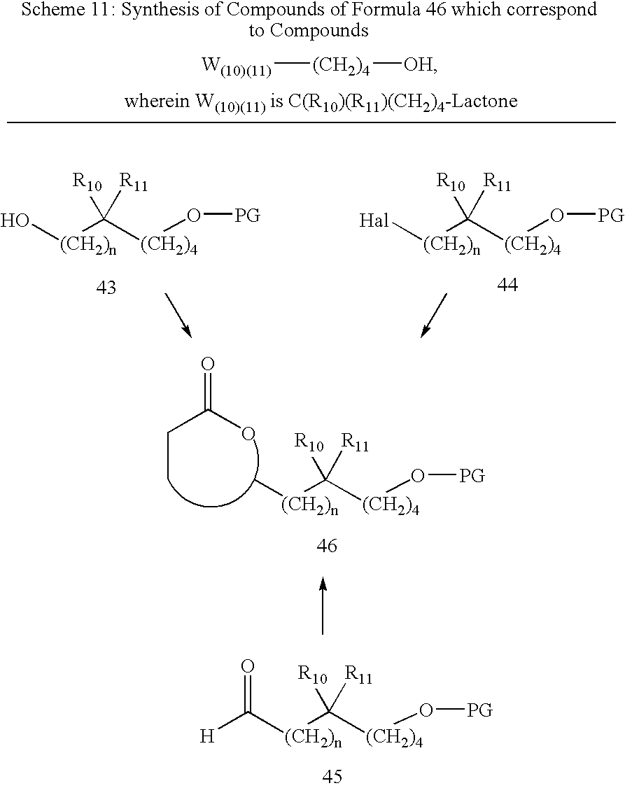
O([PG])[(CH2)4]C([R10])([R11])[(CH2)n]C([H])=O.O([(CH2)4]C([(CH2)n]C)([R10])[R11])[PG].O=C(O)CC.[(CH2)4](C([(CH2)n]O)([R10])[R11])O[PG].[W(10)(11)][(CH2)4][OH].[(CH2)4](C([(CH2)n][Hal])([R10])[R11])O[PG]
